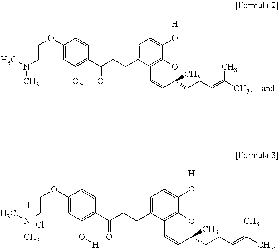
C1(OCC[N+](C)(C)[H])=CC(O[H])=C(C(CCC2=CC=C(O[H])C3=C2C=CC(CCC=C(C)C)(C)O3)=O)C=C1.[Cl-].C1(OCCN(C)C)=CC(O[H])=C(C(CCC2=CC=C(O[H])C3=C2C=CC(CCC=C(C)C)(C)O3)=O)C=C1
